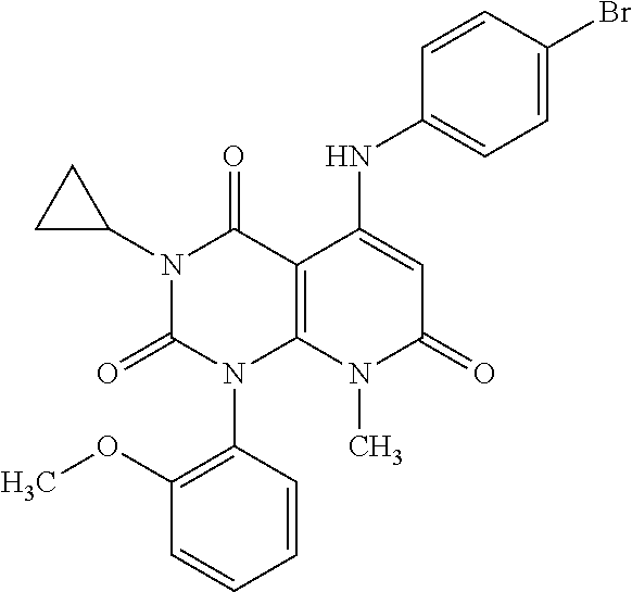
C1=CC(N2C3=C(C(=O)N(C4CC4)C2=O)C(NC2=CC=C(Br)C=C2)=CC(=O)N3C)=C(OC)C=C1
